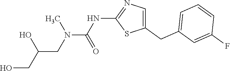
N(C(=O)N(C)CC(CO)O)C1=NC=C(CC2=CC=CC(F)=C2)S1
